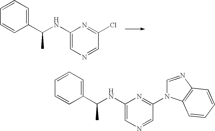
C1(C(NC2=CN=CC(Cl)=N2)C)=CC=CC=C1.C1(C(NC2=CN=CC(N3C=NC4=C3C=CC=C4)=N2)C)=CC=CC=C1
